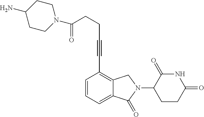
N1C(=O)C(N2CC3=C(C#CCCC(=O)N4CCC(N)CC4)C=CC=C3C2=O)CCC1=O
